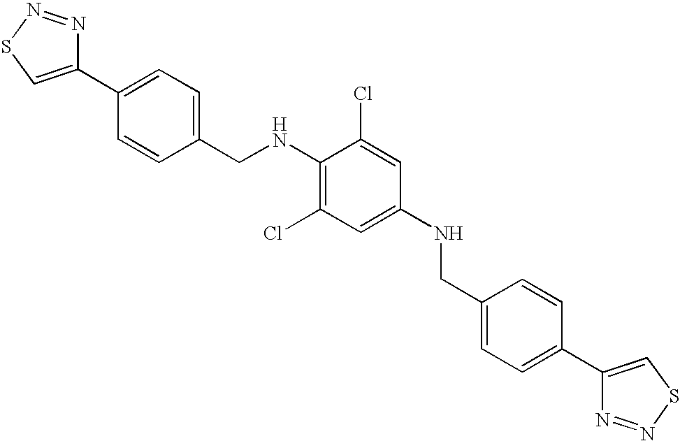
C1(C2=CC=C(CNC3=C(Cl)C=C(NCC4=CC=C(C5=CSN=N5)C=C4)C=C3Cl)C=C2)=CSN=N1
